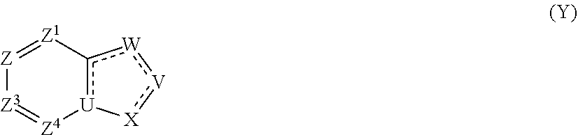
[Z3]1=[Z4][U]2c([W]:[V]:[X]2)[Z1]=[Z]1
